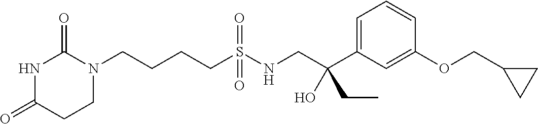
C(CCS(NCC(C1=CC=CC(OCC2CC2)=C1)(CC)O)(=O)=O)CN1C(=O)NC(=O)CC1
